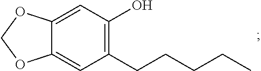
C12=CC(CCCCC)=C(O)C=C1OCO2
